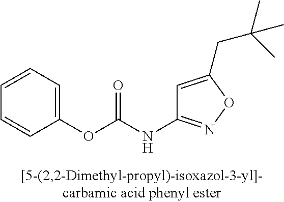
C1(OC(NC2=NOC(CC(C)(C)C)=C2)=O)=CC=CC=C1
